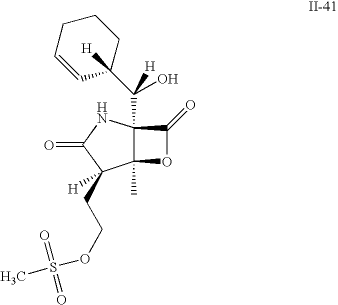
C12(C)C(C(C3([H])CCCC=C3)(O)[H])(NC(=O)C1(CCOS(C)(=O)=O)[H])C(=O)O2
